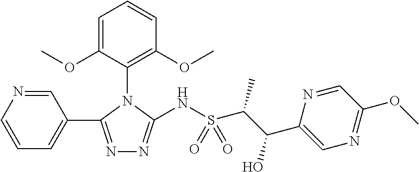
C1=CN=CC(C2=NN=C(NS(C(C(O)C3=CN=C(OC)C=N3)C)(=O)=O)N2C2=C(OC)C=CC=C2OC)=C1
